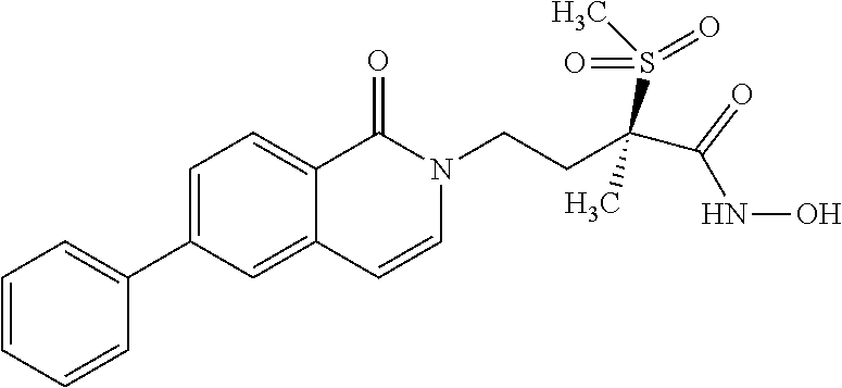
C1=CC=CC(C2=CC=C3C(=C2)C=CN(CCC(S(C)(=O)=O)(C)C(NO)=O)C3=O)=C1
